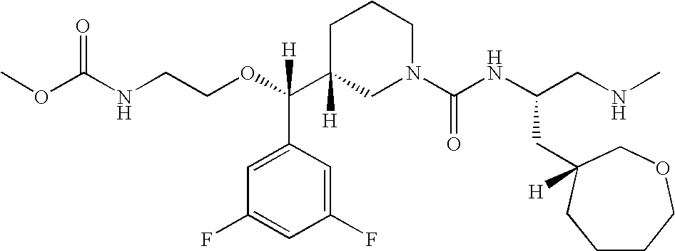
O=C(NCCOC(C1([H])CN(C(NC(CNC)CC2([H])COCCCC2)=O)CCC1)(C1=CC(F)=CC(F)=C1)[H])OC
